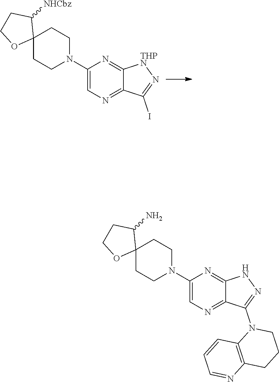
C12(CCN(C3=CN=C4C(=N3)[THPN]N=C4I)CC1)C([NHCbz])CCO2.C12(CCN(C3=CN=C4C(=N3)NN=C4N3C4=C(CCC3)N=CC=C4)CC1)C(N)CCO2
